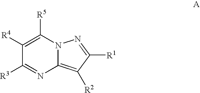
N12C(=C([R2])C([R1])=N1)N=C([R3])C([R4])=C2[R5]
